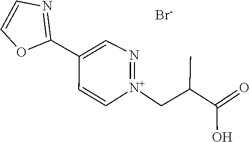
C1(C2=NC=CO2)=CN=[N+](CC(C(O)=O)C)C=C1.[Br-]
